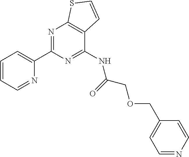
N1=C(C2=CC=CC=N2)N=C(NC(=O)COCC2=CC=NC=C2)C2=C1SC=C2
